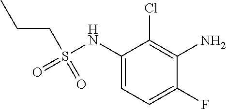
C1(NS(=O)(=O)CCC)=CC=C(F)C(N)=C1Cl
